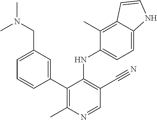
C1(C2=CC(CN(C)C)=CC=C2)=C(C)N=CC(C#N)=C1NC1=CC=C2C(=C1C)C=CN2
